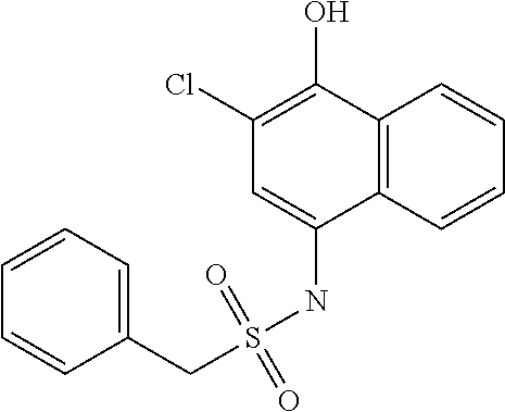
C12=C(C=CC=C1)C(NS(CC1=CC=CC=C1)(=O)=O)=CC(Cl)=C2O
